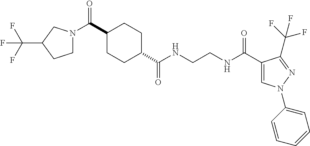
C1(C(=O)N2CCC(C(F)(F)F)C2)CCC(C(NCCNC(C2=CN(C3=CC=CC=C3)N=C2C(F)(F)F)=O)=O)CC1
